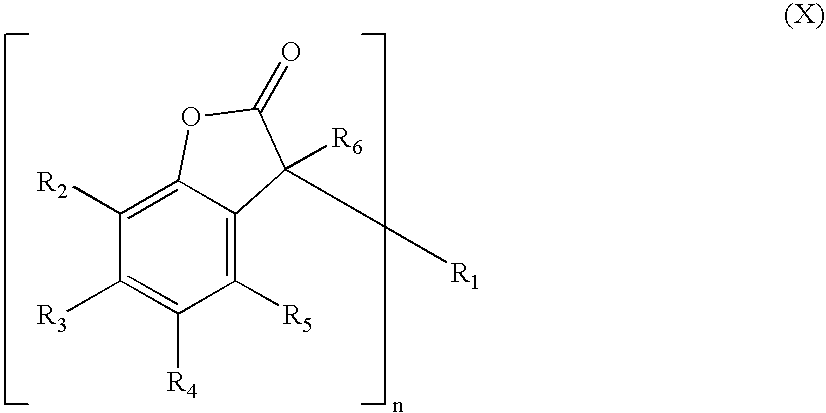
C1([R2])=C2C(=C([R5])C([R4])=C1[R3])C([R6])([R1])C(=O)O2
